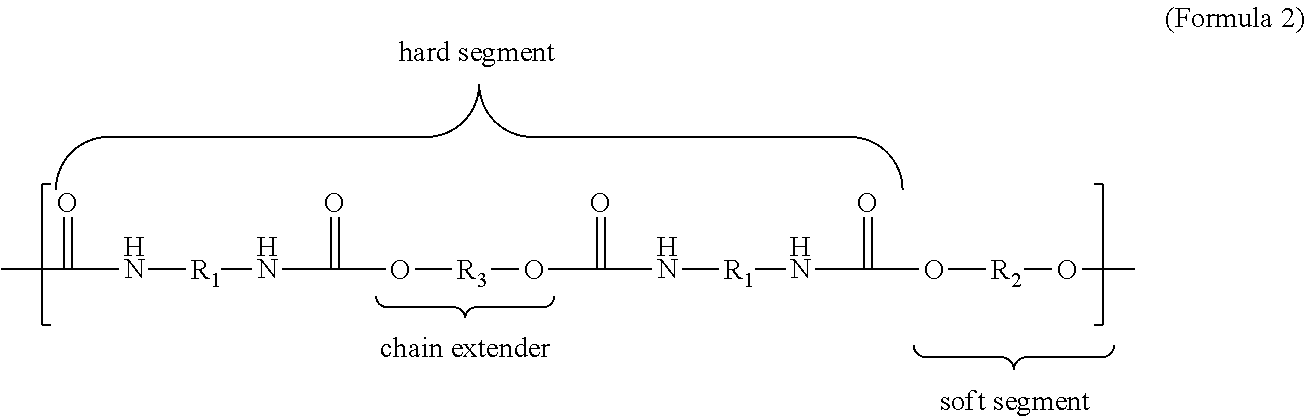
CC(=O)N[R1]NC(O[R3]OC(=O)N[R1]NC(O[R2]OC)=O)=O
